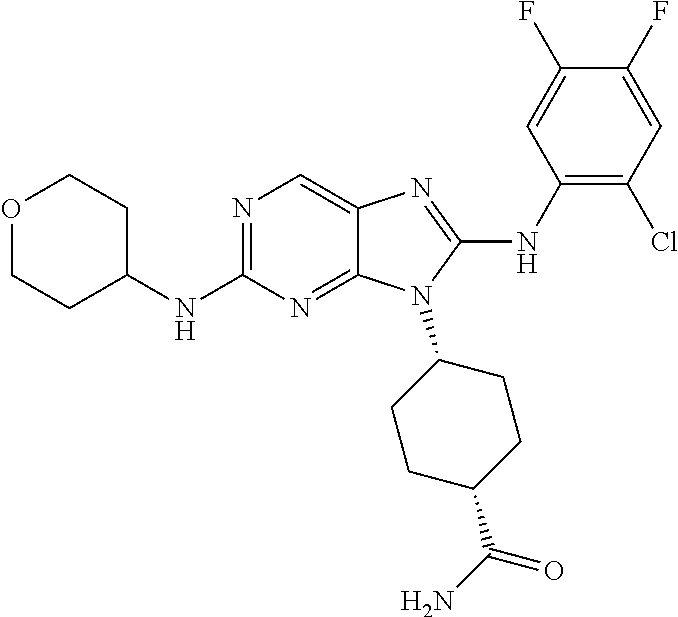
N1=C(NC2CCOCC2)N=C2C(=C1)N=C(NC1=C(Cl)C=C(F)C(F)=C1)N2C1CCC(C(N)=O)CC1
